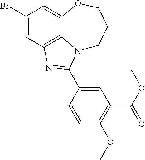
C1(Br)=CC2=C3C(=C1)OCCCN3C(C1=CC(C(OC)=O)=C(OC)C=C1)=N2
